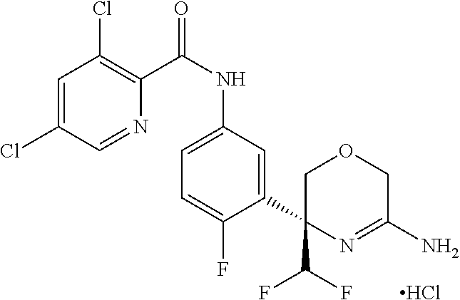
C1=C(Cl)C=NC(C(NC2=CC=C(F)C(C3(C(F)F)COCC(N)=N3)=C2)=O)=C1Cl.Cl
